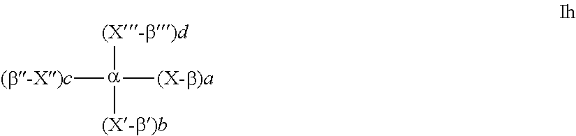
[(b-X)c][a]([(X-b)a])([(X-b)d])[(X-b)b]
